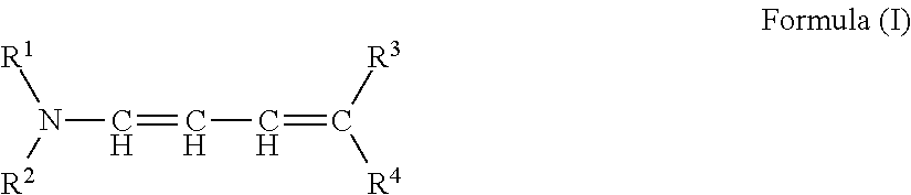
C(=C([R4])[R3])C=CN([R1])[R2]
